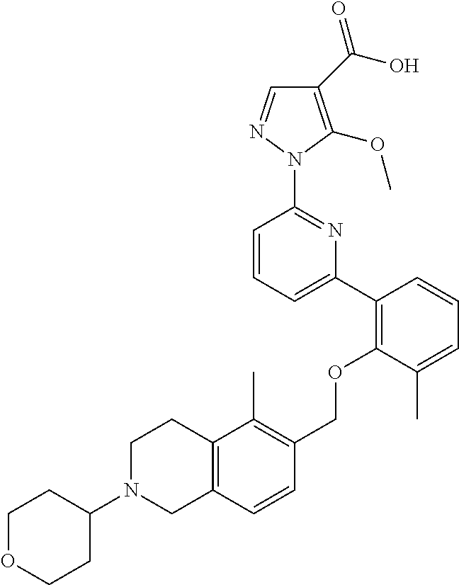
C1(C(O)=O)=C(OC)N(C2=NC(C3=C(OCC4=C(C)C5=C(C=C4)CN(C4CCOCC4)CC5)C(C)=CC=C3)=CC=C2)N=C1
